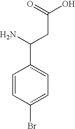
C(C(=O)O)C(N)C1=CC=C(Br)C=C1
